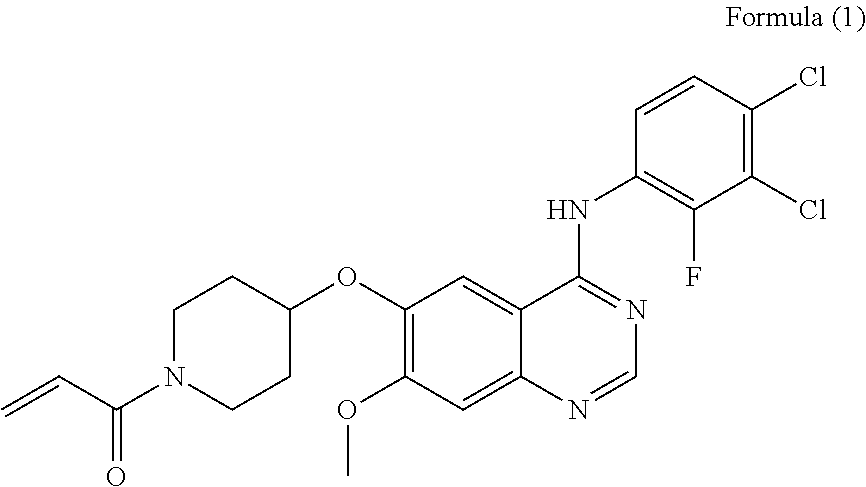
C1N(C(C=C)=O)CCC(OC2=C(OC)C=C3C(=C2)C(NC2=C(F)C(Cl)=C(Cl)C=C2)=NC=N3)C1
